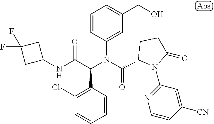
N(C(C(N(C(=O)C1N(C2=NC=CC([CN])=C2)C(=O)CC1)C1=CC(CO)=CC=C1)C1=C(Cl)C=CC=C1)=O)C1CC(F)(F)C1
